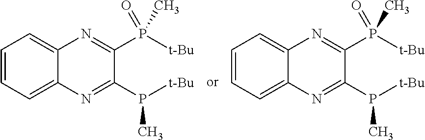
C1=CC=C2C(=C1)N=C(P([t-Bu])(=O)C)C(P([t-Bu])C)=N2.C1=CC=C2C(=C1)N=C(P([t-Bu])(=O)C)C(P([t-Bu])C)=N2
